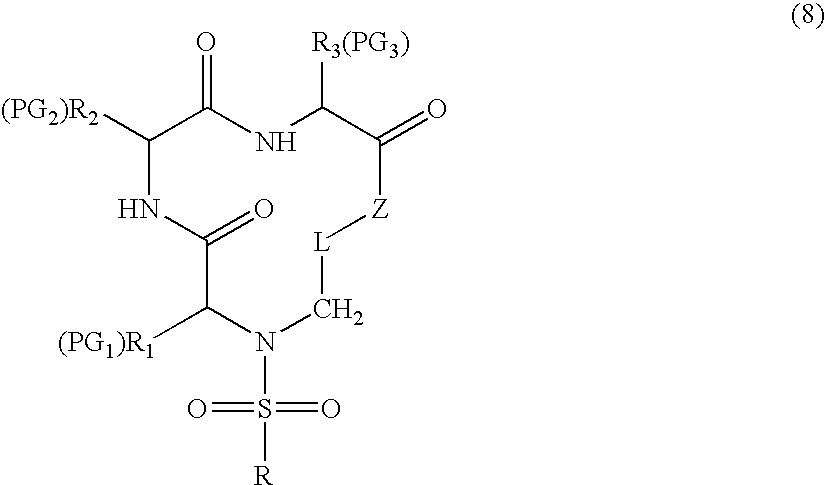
C1([(PG2)R2])NC(=O)C([(PG1)R1])N(S(=O)(=O)[R])C[L][Z]C(=O)C([R3(PG3)])NC1=O
